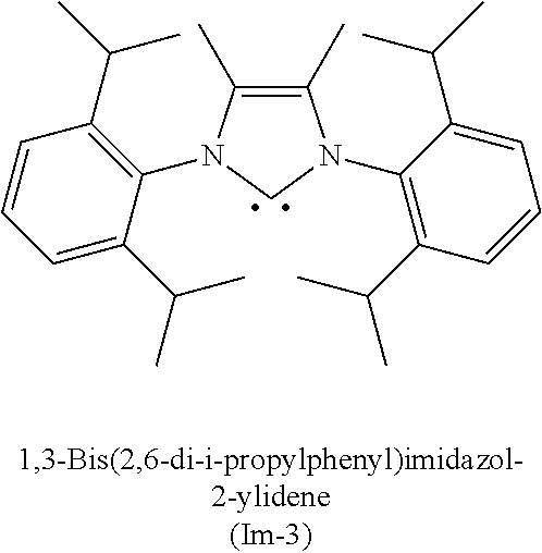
C1(C)=C(C)N(C2=C(C(C)C)C=CC=C2C(C)C)CN1C1=C(C(C)C)C=CC=C1C(C)C
